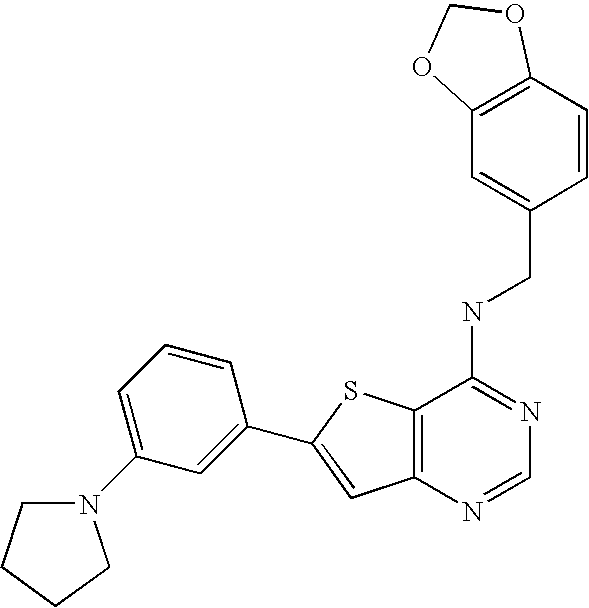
C12=C(N=CN=C1NCC1=CC3=C(C=C1)OCO3)C=C(C1=CC(N3CCCC3)=CC=C1)S2
